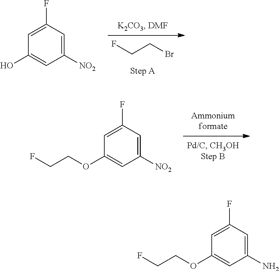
FCCBr.C1(O)=CC([NO2])=CC(F)=C1.C1(OCCF)=CC([NO2])=CC(F)=C1.C1(OCCF)=CC(N)=CC(F)=C1
